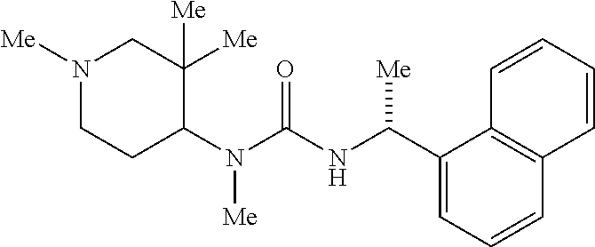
N1([Me])CCC(N(C(=O)NC(C2=CC=CC3=C2C=CC=C3)[Me])[Me])C([Me])([Me])C1
